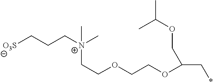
[N+](C)(C)(CCOCCOC(C*)COC(C)C)CCC[O3S]
